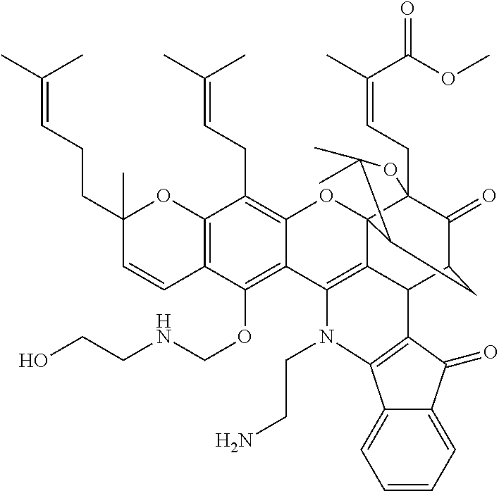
C12=C(C=CC(CCC=C(C)C)(C)O1)C(OCNCCO)=C1C(=C2CC=C(C)C)OC23C4(CC=C(C)C(OC)=O)C(=O)C(CC2C(C)(C)O4)C2C3=C1N(CCN)C1=C2C(=O)C2=CC=CC=C12
